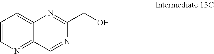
C1=CN=C2C(=C1)N=C(CO)N=C2
